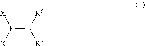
P(N([R7])[R6])([X])[X]
